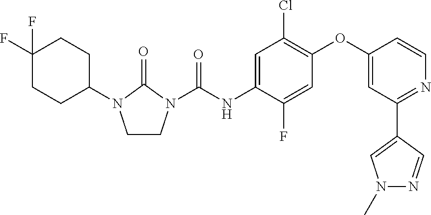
C1=C(NC(=O)N2CCN(C3CCC(F)(F)CC3)C2=O)C(F)=CC(OC2=CC(C3=CN(C)N=C3)=NC=C2)=C1Cl
